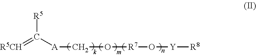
[R5CH]=C([A]CO[R7]O[Y][R8])[R5]
